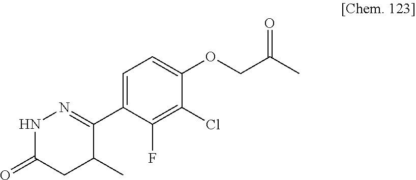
N1C(=O)CC(C)C(C2=CC=C(OCC(C)=O)C(Cl)=C2F)=N1
